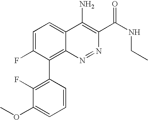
C1=C(F)C(C2=C(F)C(OC)=CC=C2)=C2C(=C1)C(N)=C(C(NCC)=O)N=N2
